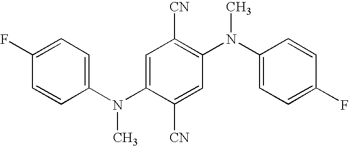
C1(N(C2=CC([CN])=C(N(C3=CC=C(F)C=C3)C)C=C2[CN])C)=CC=C(F)C=C1
